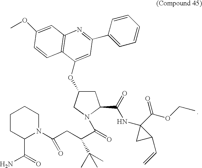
C1C(OC2=CC(C3=CC=CC=C3)=NC3=C2C=CC(OC)=C3)CN(C(C(CC(N2C(C(N)=O)CCCC2)=O)C(C)(C)C)=O)C1C(NC1(C(OCC)=O)CC1C=C)=O
